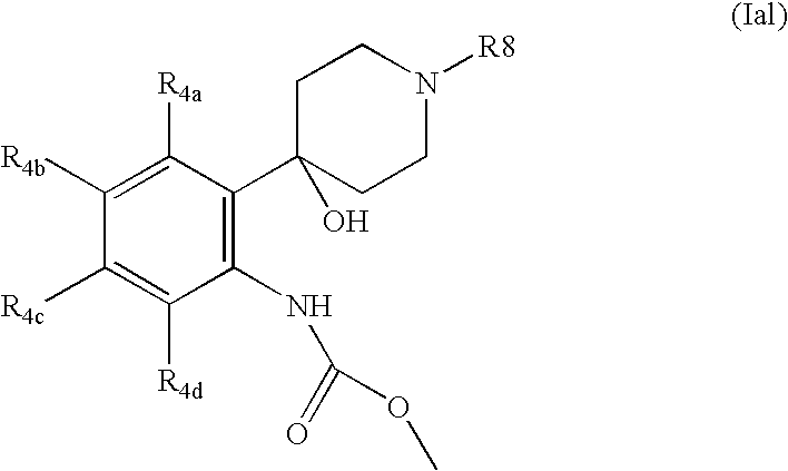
C1([R4b])=C([R4a])C(C2(O)CCN([R8])CC2)=C(NC(=O)OC)C([R4d])=C1[R4c]
